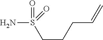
C(CCC=C)S(=O)(N)=O
